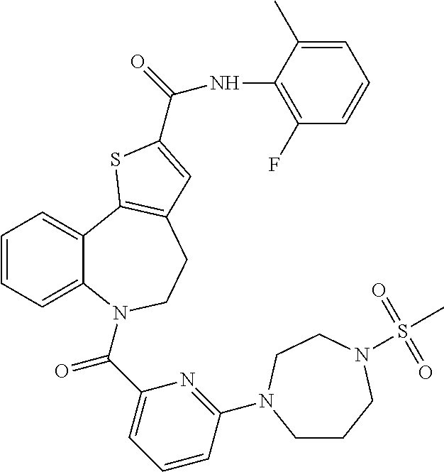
C1=CC=C2C(=C1)C1=C(CCN2C(C2=CC=CC(N3CCCN(S(C)(=O)=O)CC3)=N2)=O)C=C(C(NC2=C(F)C=CC=C2C)=O)S1
